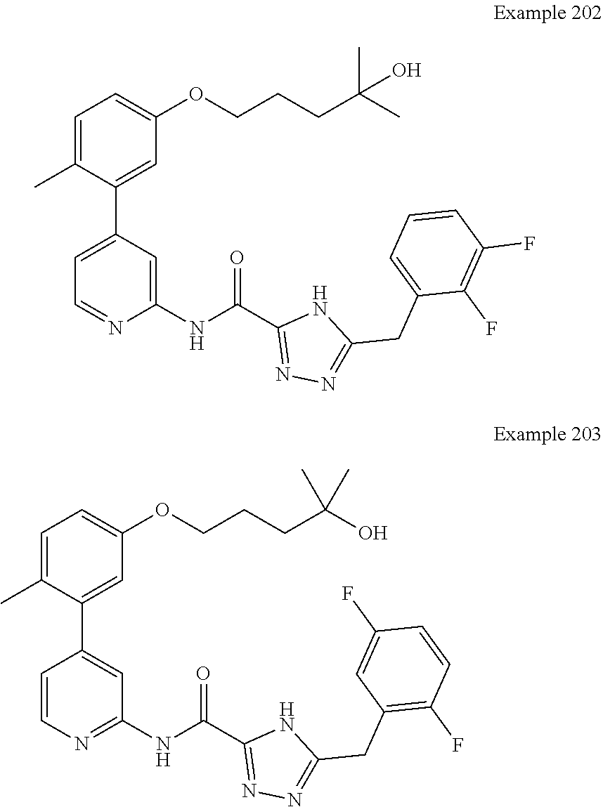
C1=C(C)C(C2=CC=NC(NC(C3=NN=C(CC4=CC=CC(F)=C4F)N3)=O)=C2)=CC(OCCCC(C)(C)O)=C1.C1=C(OCCCC(C)(C)O)C=C(C2=CC(NC(C3=NN=C(CC4=C(F)C=CC(F)=C4)N3)=O)=NC=C2)C(C)=C1
